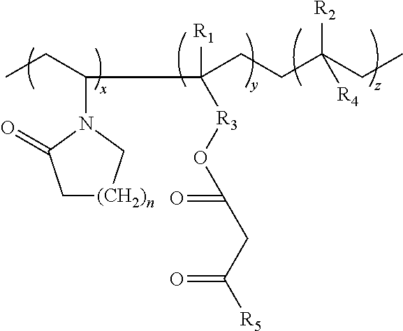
C1[(CH2)n]CN(C(CC)C([R1])([R3]OC(CC([R5])=O)=O)CCC(CC)([R2])[R4])C1=O
